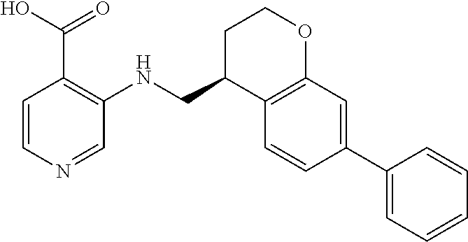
C1=CN=CC(NCC2C3=C(OCC2)C=C(C2=CC=CC=C2)C=C3)=C1C(=O)O
